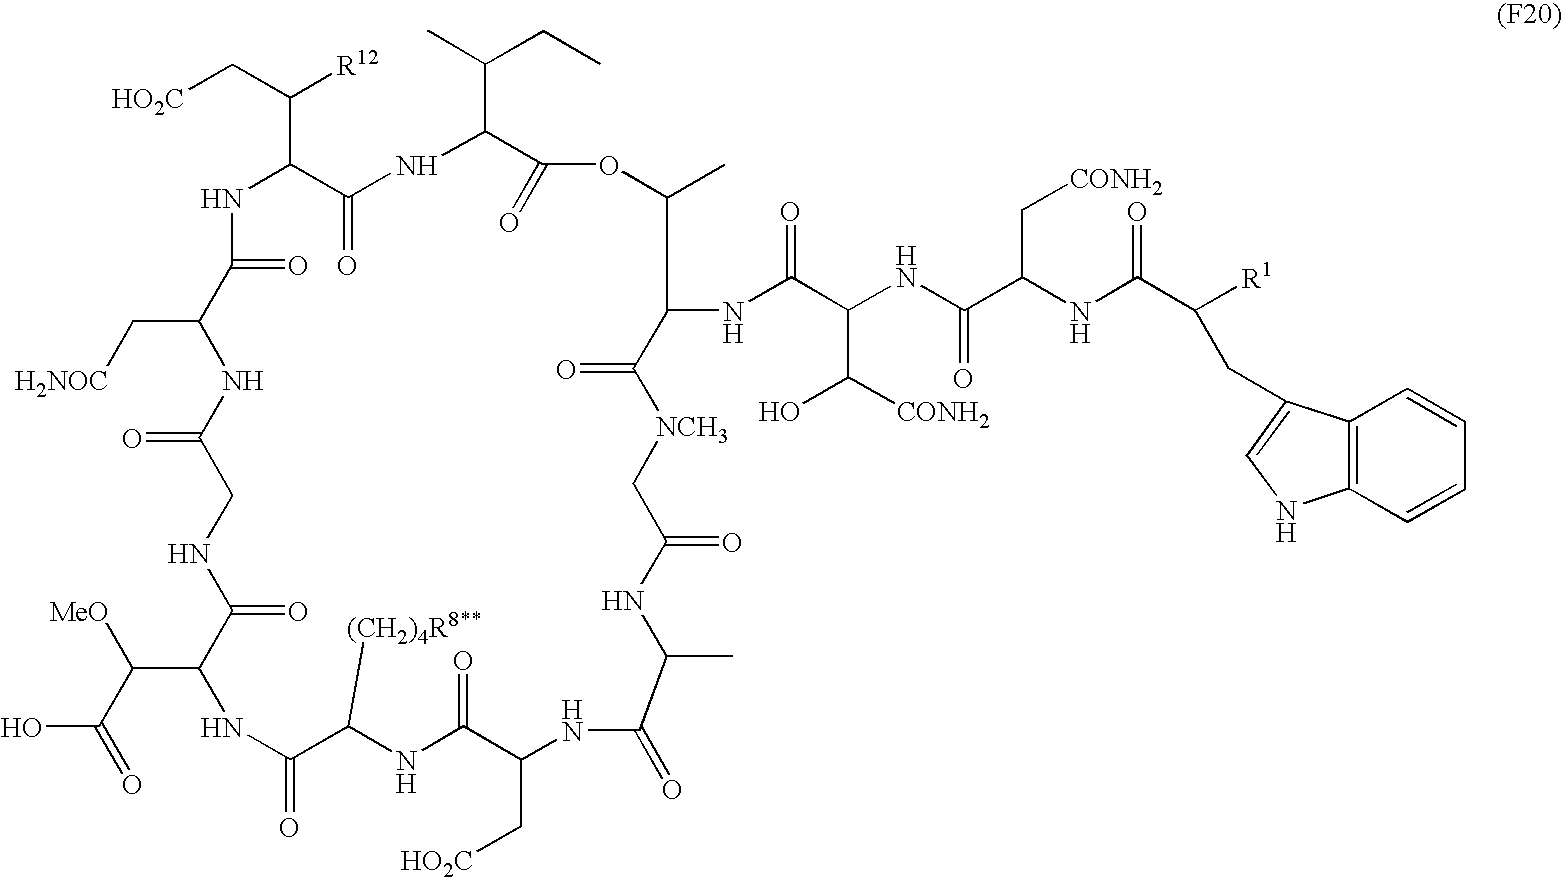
[HO2C]CC(C1NC(=O)C(C[H2NOC])NC(=O)CNC(=O)C(C([MeO])C(O)=O)NC(=O)C([(CH2)4R8**])NC(=O)C(C[HO2C])NC(=O)C(C)NC(=O)C[NCH3]C(=O)C(NC(C(C([CONH2])O)NC(C(NC(C([R1])CC2=CNC3=C2C=CC=C3)=O)C[CONH2])=O)=O)C(C)OC(=O)C(C(CC)C)NC1=O)[R12]
